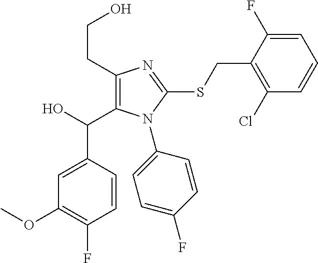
OC(C1=C(CCO)N=C(SCC2=C(Cl)C=CC=C2F)N1C1=CC=C(F)C=C1)C1=CC(OC)=C(F)C=C1
